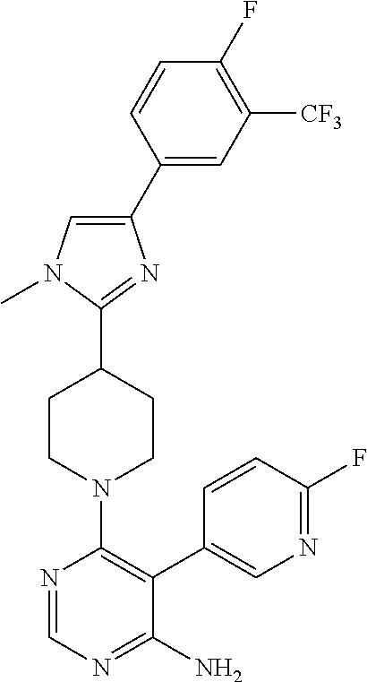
C1(C2=CC([CF3])=C(F)C=C2)=CN(C)C(C2CCN(C3=C(C4=CN=C(F)C=C4)C(N)=NC=N3)CC2)=N1
